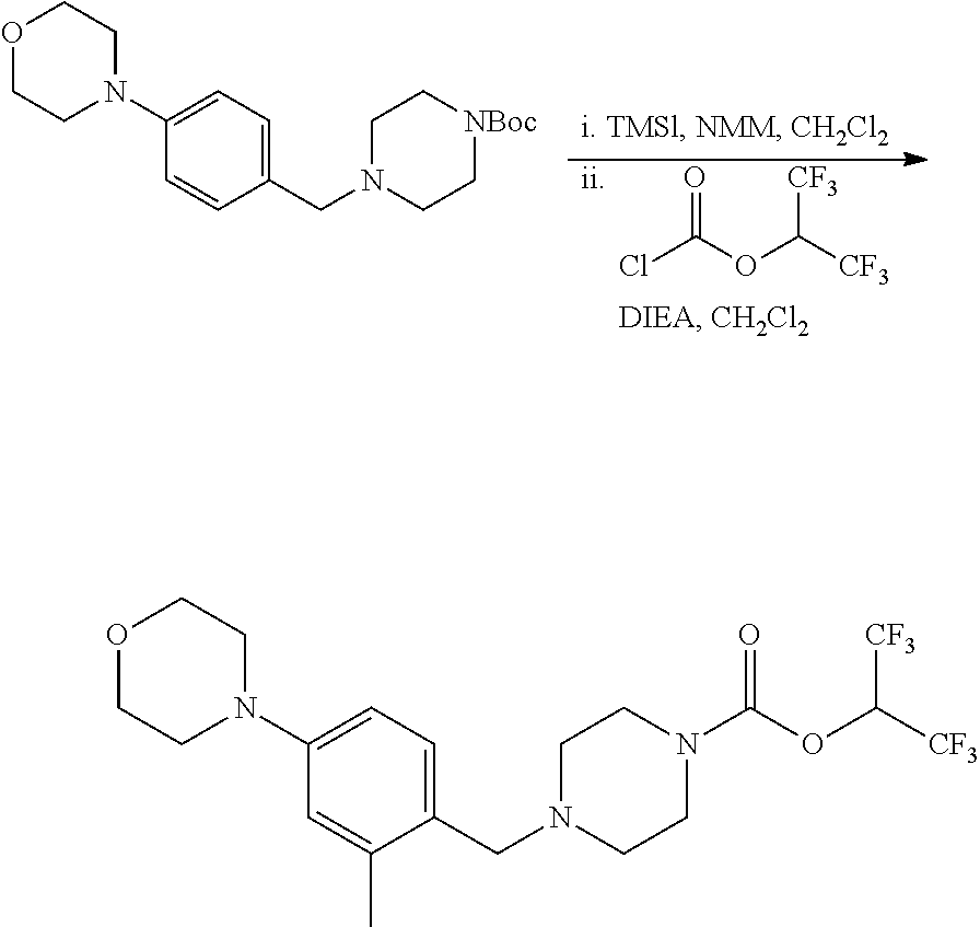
O=C(OC([CF3])[CF3])Cl.[ii].C1(CN2CC[NBoc]CC2)=CC=C(N2CCOCC2)C=C1.C1(CN2CCN(C(OC([CF3])[CF3])=O)CC2)=CC=C(N2CCOCC2)C=C1C
